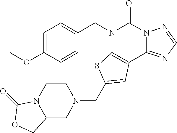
C1=C(OC)C=CC(CN2C3=C(C4=NC=NN4C2=O)C=C(CN2CCN4C(C2)COC4=O)S3)=C1
